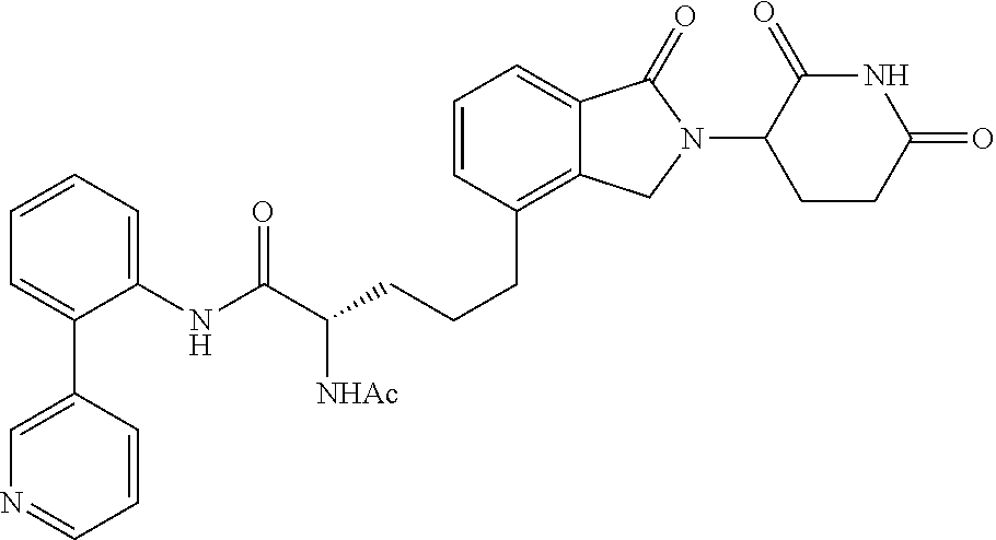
C1(NC(C(CCCC2=C3C(=CC=C2)C(=O)N(C2C(=O)NC(=O)CC2)C3)[NHAc])=O)=CC=CC=C1C1=CN=CC=C1
